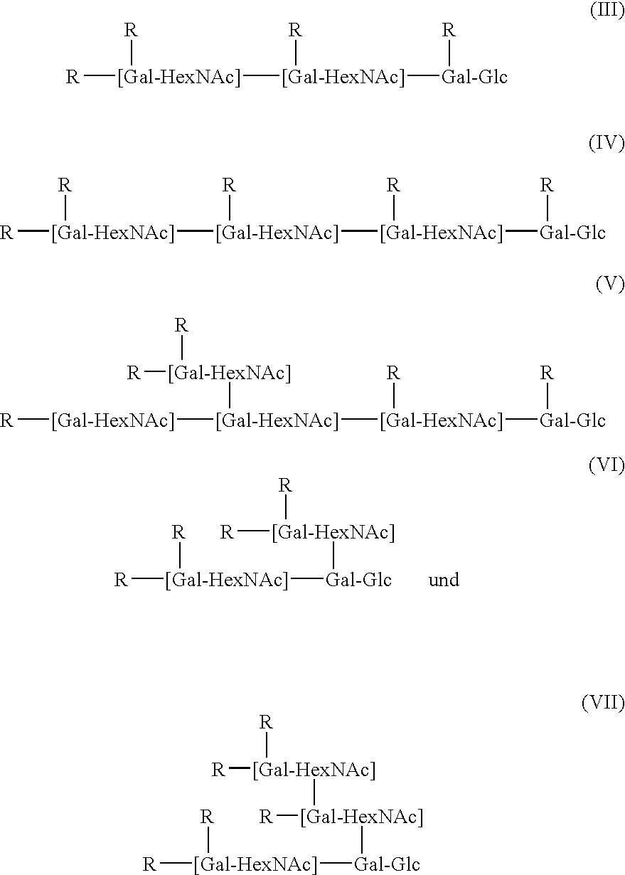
[R][[Gal-HexNAc]]([Gal-Glc][[Gal-HexNAc]]([R])[R])[R].[R][[Gal-HexNAc]]([[Gal-HexNAc]]([Gal-Glc][R])[R])[R].[R][[Gal-HexNAc]]([R])[[Gal-HexNAc]]([[Gal-HexNAc]]([R])[Gal-Glc][R])[R].[R][[Gal-HexNAc]][[Gal-HexNAc]]([[Gal-HexNAc]]([R])[Gal-Glc][R])[[Gal-HexNAc]]([R])[R].[R][[Gal-HexNAc]]([Gal-Glc][[Gal-HexNAc]]([R])[[Gal-HexNAc]]([R])[R])[R]
